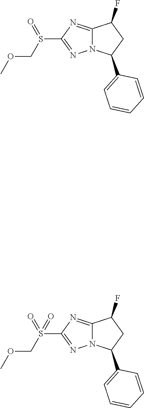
C1(S(COC)=O)=NN2C(=N1)C(F)CC2C1=CC=CC=C1.C1(S(COC)(=O)=O)=NN2C(=N1)C(F)CC2C1=CC=CC=C1
